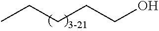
CCCCCO
